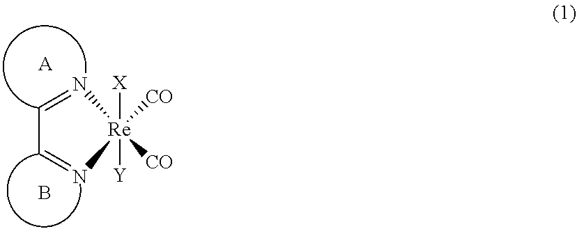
C1=N[Re]([X])([Y])([CO])([CO])N=C1.[A].B
